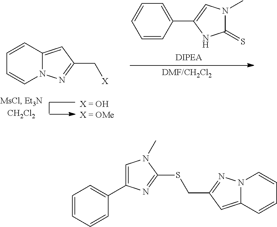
C1=CC(C2=CN(C)C(=S)N2)=CC=C1.C1=CC2=CC(C[X])=NN2C=C1.C1=CC=CC(C2=CN(C)C(SCC3=NN4C(=C3)C=CC=C4)=N2)=C1
